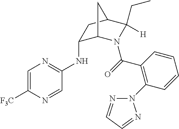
C1=C([F3C])N=CC(NC2C3N(C(=O)C4=C(N5N=CC=N5)C=CC=C4)C([H])(CC)C(C2)C3)=N1
